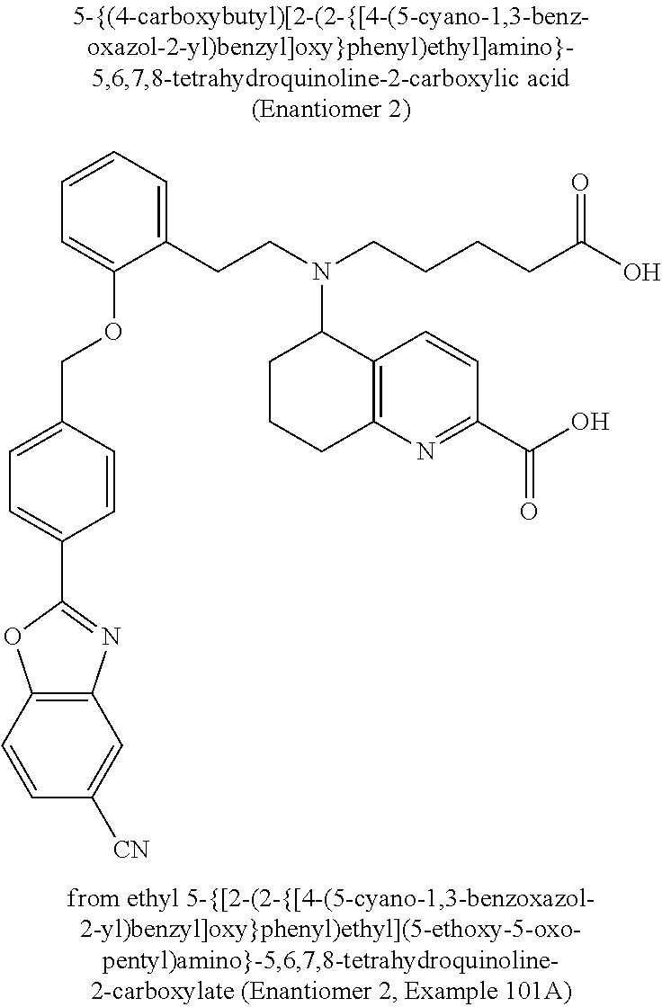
C1(C2=CC=C(COC3=CC=CC=C3CCN(CCCCC(O)=O)C3CCCC4=C3C=CC(C(=O)O)=N4)C=C2)=NC2=C(O1)C=CC([CN])=C2
